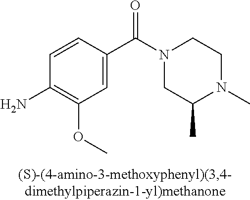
C1=C(C(=O)N2CC(C)N(C)CC2)C=CC(N)=C1OC
